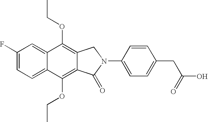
C1(F)=CC=C2C(=C1)C(OCC)=C1C(=C2OCC)C(=O)N(C2=CC=C(CC(O)=O)C=C2)C1
